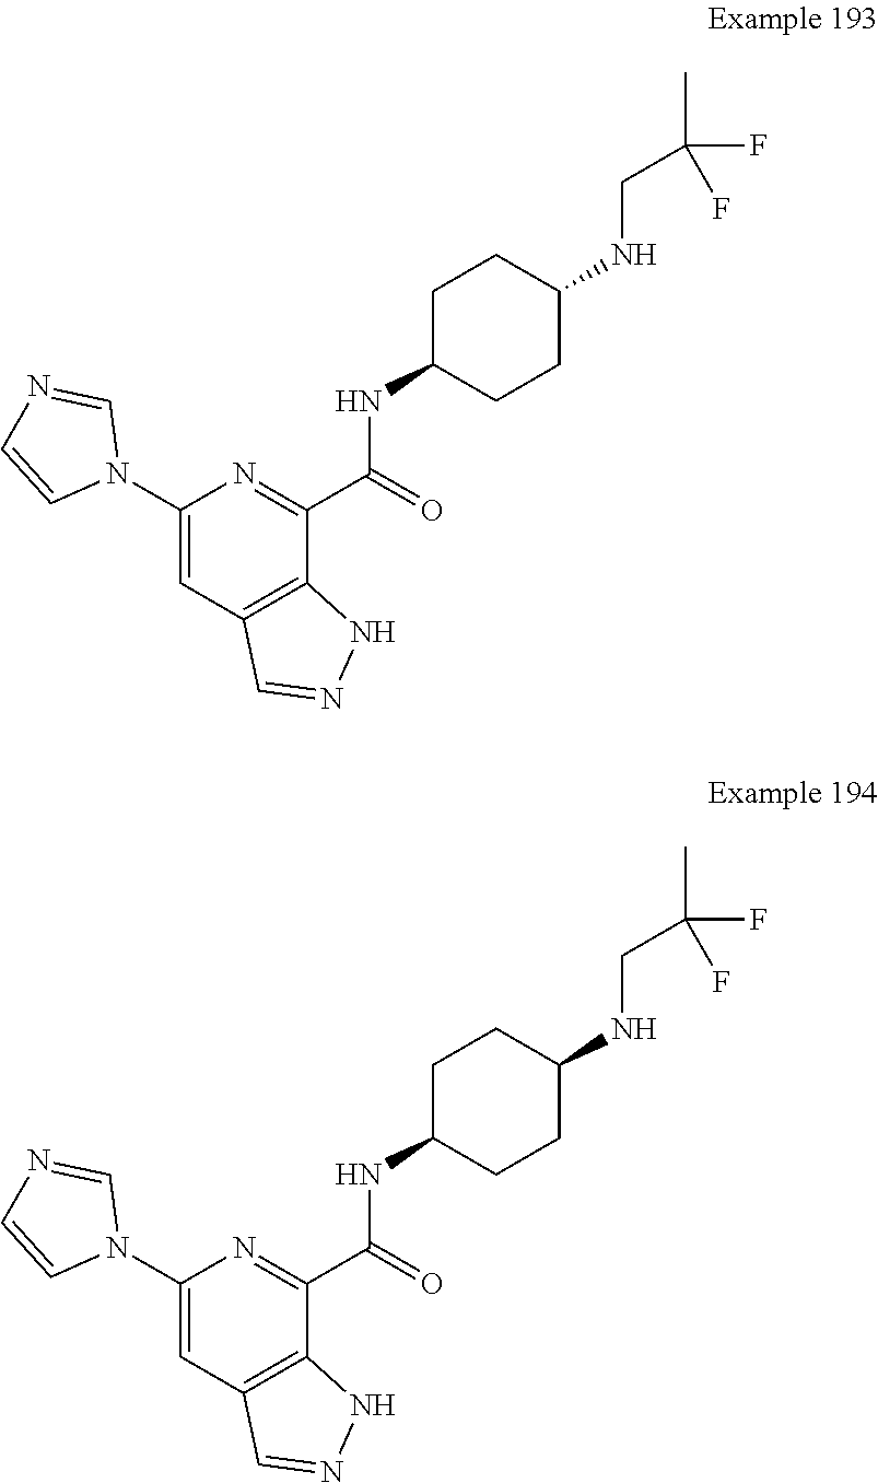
C1(N2C=NC=C2)=CC2=C(C(C(=O)NC3CCC(NCC(C)(F)F)CC3)=N1)NN=C2.C1(N2C=NC=C2)=CC2=C(C(C(=O)NC3CCC(NCC(C)(F)F)CC3)=N1)NN=C2
